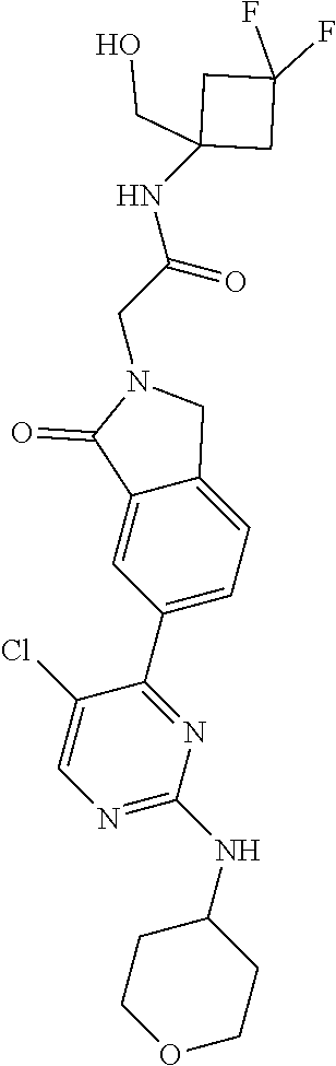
N1=C(NC2CCOCC2)N=C(C2=CC=C3C(=C2)C(=O)N(CC(NC2(CO)CC(F)(F)C2)=O)C3)C(Cl)=C1
